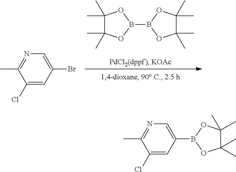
C1(Cl)=CC(Br)=CN=C1C.C1(C)(C)C(C)(C)OB(B2OC(C)(C)C(C)(C)O2)O1.C1(B2OC(C)(C)C(C)(C)O2)=CN=C(C)C(Cl)=C1
